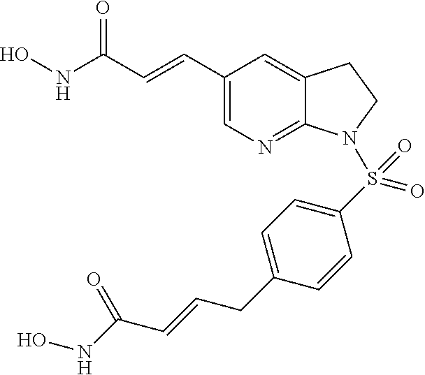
C1(C=CC(NO)=O)=CN=C2C(=C1)CCN2S(C1=CC=C(CC=CC(NO)=O)C=C1)(=O)=O
